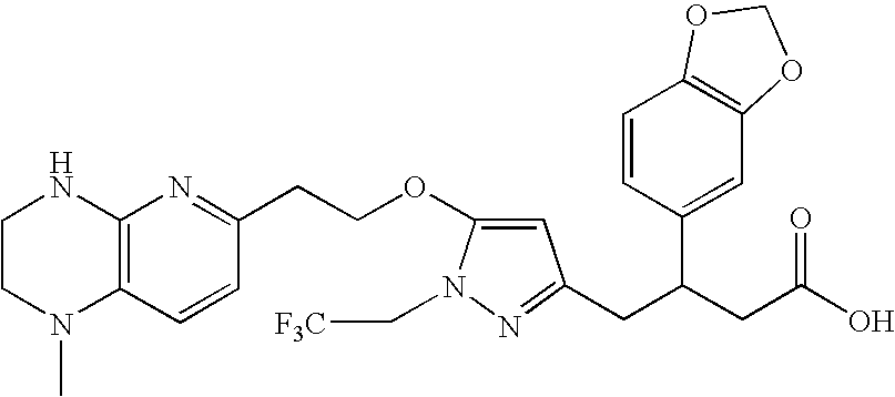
C1CN(C)C2=C(N1)N=C(CCOC1=CC(CC(CC(O)=O)C3=CC4=C(C=C3)OCO4)=NN1C[F3C])C=C2
